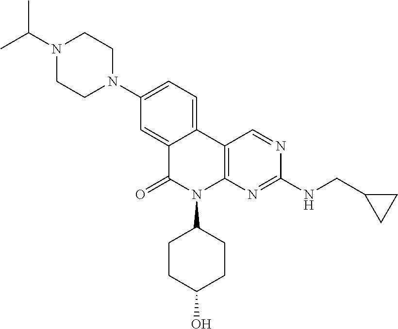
C12=CC(N3CCN(C(C)C)CC3)=CC=C1C1=C(N(C3CCC(O)CC3)C2=O)N=C(NCC2CC2)N=C1
